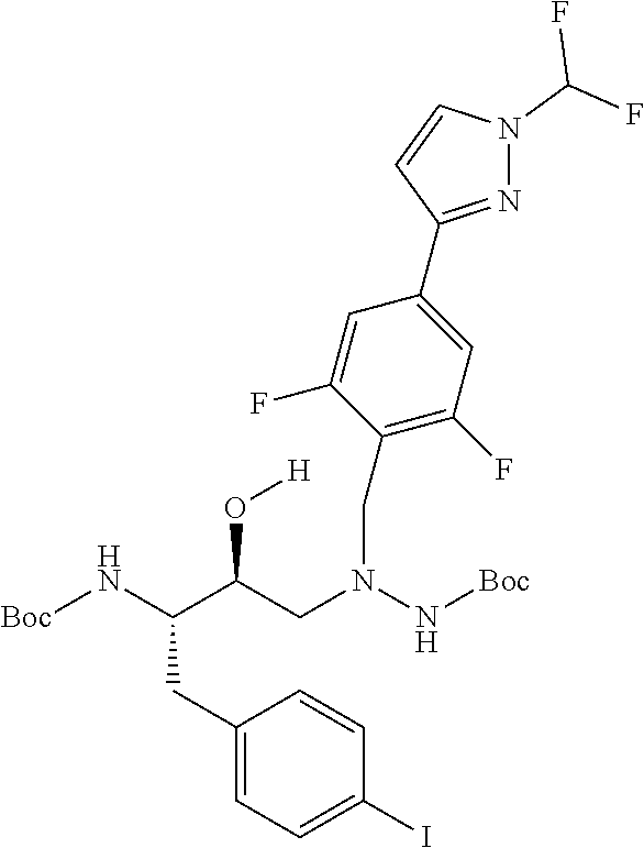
N(C(C(CN(N[Boc])CC1=C(F)C=C(C2=NN(C(F)F)C=C2)C=C1F)O[H])CC1=CC=C(I)C=C1)[Boc]
